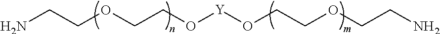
NCCOCCO[Y]OCCOCCN
